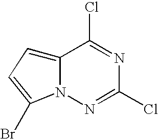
C12=CC=C(Br)N1N=C(Cl)N=C2Cl
